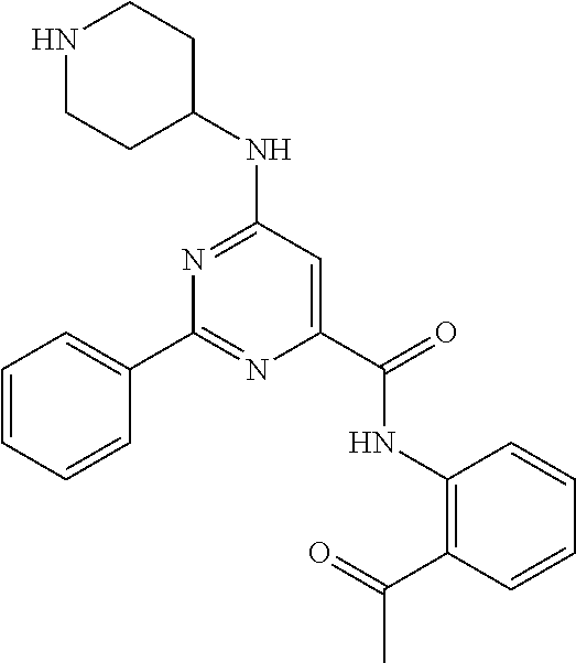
N1=C(NC2CCNCC2)C=C(C(=O)NC2=C(C(=O)C)C=CC=C2)N=C1C1=CC=CC=C1
